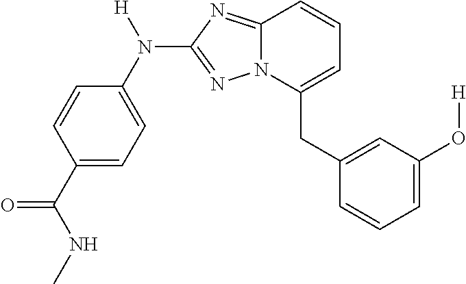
C1=CC(C(NC)=O)=CC=C1N([H])C1=NN2C(=N1)C=CC=C2CC1=CC(O[H])=CC=C1
